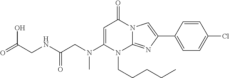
N(C1=CC(=O)N2C(=NC(C3=CC=C(Cl)C=C3)=C2)N1CCCCC)(CC(NCC(=O)O)=O)C
